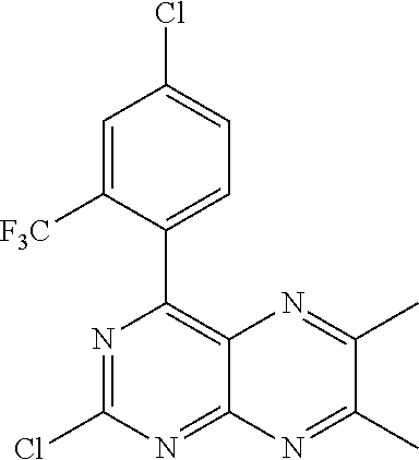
ClC1=NC(C2=CC=C(Cl)C=C2[F3C])=C2C(=N1)N=C(C)C(C)=N2
